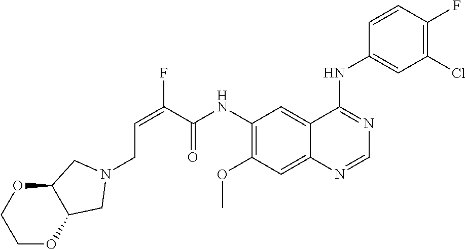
C(=C(C(NC1=C(OC)C=C2C(=C1)C(NC1=CC(Cl)=C(F)C=C1)=NC=N2)=O)F)CN1CC2OCCOC2C1
